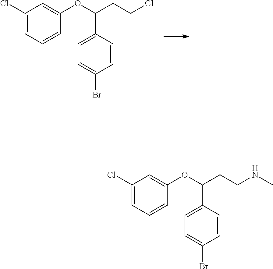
C1=CC(C(OC2=CC(Cl)=CC=C2)CCCl)=CC=C1Br.C1=CC(C(OC2=CC(Cl)=CC=C2)CCNC)=CC=C1Br
